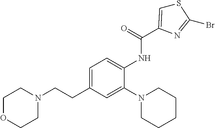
C1OCCN(CCC2=CC=C(NC(=O)C3=CSC(Br)=N3)C(N3CCCCC3)=C2)C1
